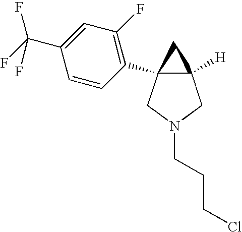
C12([H])C(C3=C(F)C=C(C(F)(F)F)C=C3)(CN(CCCCl)C1)C2
